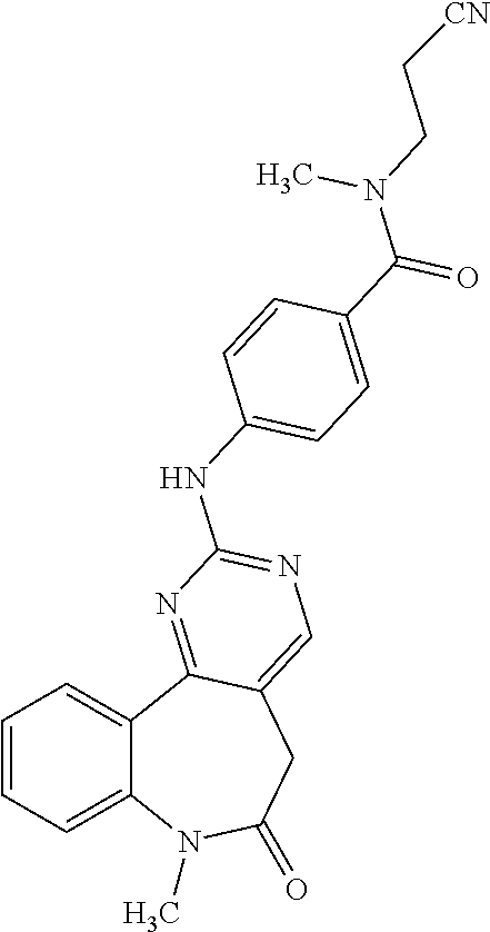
C1=CC=C2C(=C1)C1=NC(NC3=CC=C(C(=O)N(CC[CN])C)C=C3)=NC=C1CC(=O)N2C
